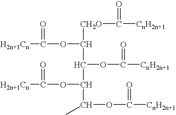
[H2n+1Cn]C(=O)OC(C(C(OC([H2n+1Cn])=O)C(OC(=O)[CnH2n+1])C)OC(=O)[CnH2n+1])[CH2O]C(=O)[CnH2n+1]
